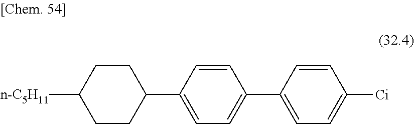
C1CC(C2=CC=C(C3=CC=C([Ci])C=C3)C=C2)CCC1[n-C5H11]
